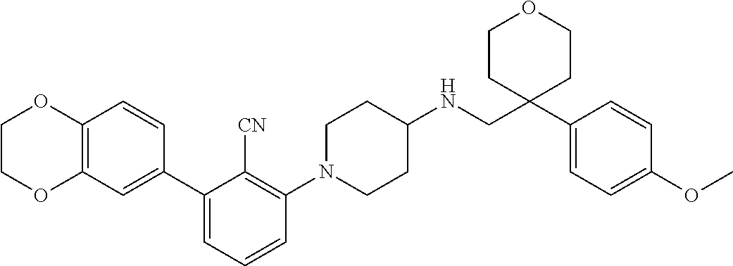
C1COC2=C(O1)C=CC(C1=CC=CC(N3CCC(NCC4(C5=CC=C(OC)C=C5)CCOCC4)CC3)=C1[CN])=C2
